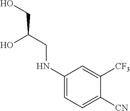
C1(NCC(CO)O)=CC=C([CN])C([CF3])=C1
